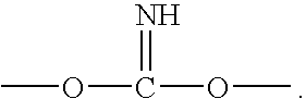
COC(OC)=N
